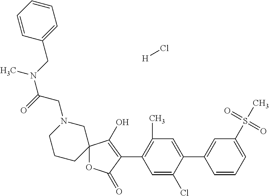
C12(OC(=O)C(C3=C(C)C=C(C4=CC(S(C)(=O)=O)=CC=C4)C(Cl)=C3)=C1O)CN(CC(N(CC1=CC=CC=C1)C)=O)CCC2.[H]Cl
